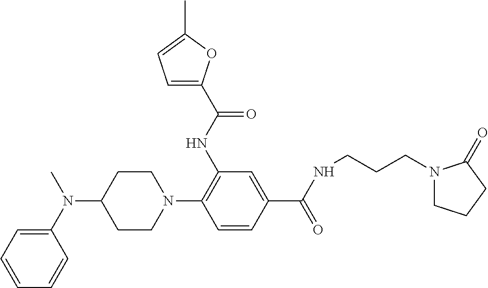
N(C1CCN(C2=C(NC(C3=CC=C(C)O3)=O)C=C(C(NCCCN3CCCC3=O)=O)C=C2)CC1)(C)C1=CC=CC=C1
